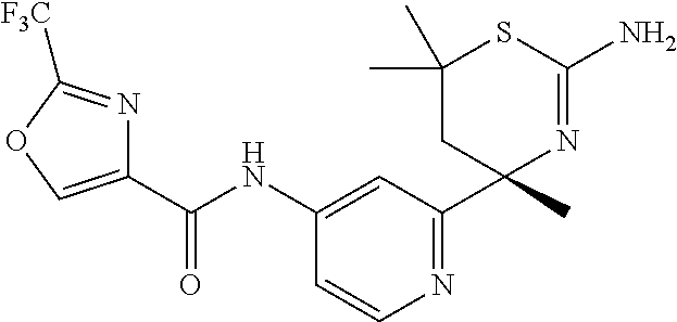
C1(C(NC2=CC(C3(C)N=C(N)SC(C)(C)C3)=NC=C2)=O)=COC([F3C])=N1
